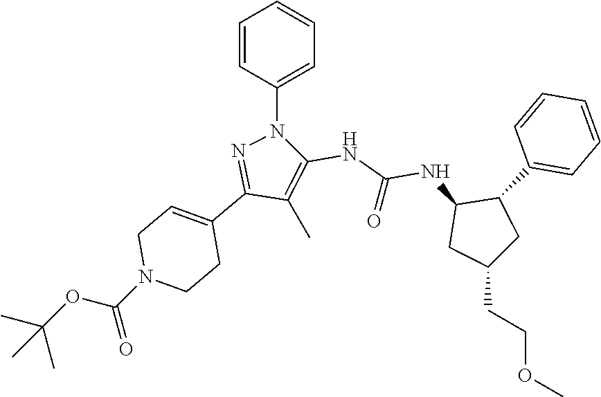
C1(C)=C(NC(=O)NC2CC(CCOC)CC2C2=CC=CC=C2)N(C2=CC=CC=C2)N=C1C1=CCN(C(OC(C)(C)C)=O)CC1
